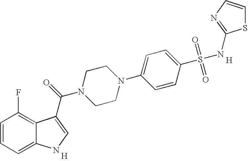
C1=CC=C2C(=C1F)C(C(=O)N1CCN(C3=CC=C(S(=O)(=O)NC4=NC=CS4)C=C3)CC1)=CN2.[H].[H]
